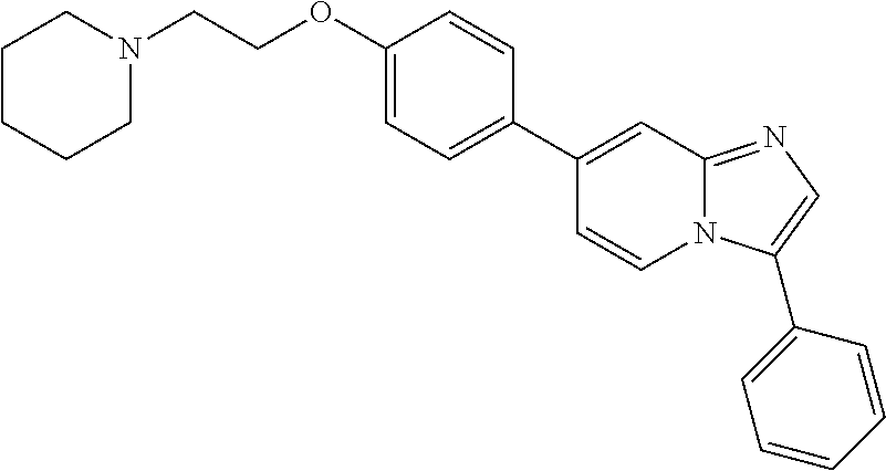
C1(C2=CC=C(OCCN3CCCCC3)C=C2)=CC2=NC=C(C3=CC=CC=C3)N2C=C1
